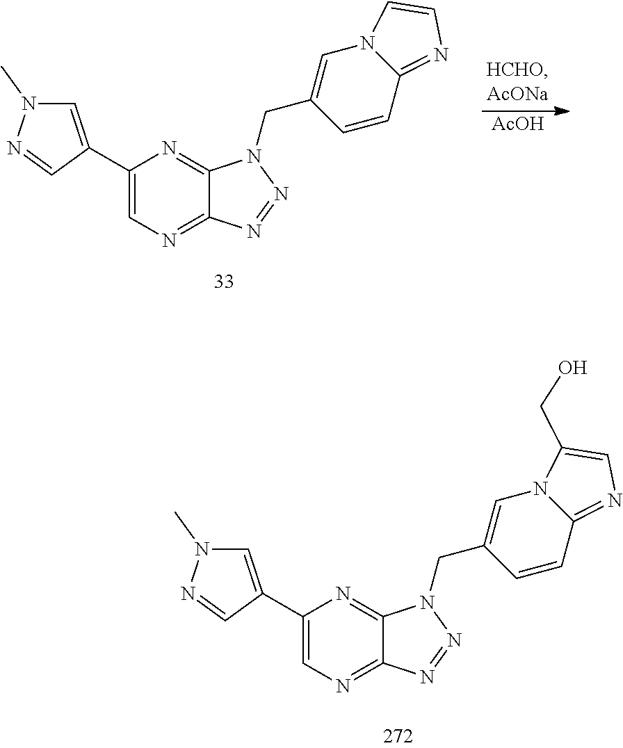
C1(C2=CN(C)N=C2)=CN=C2C(=N1)N(CC1=CN3C(=NC=C3CO)C=C1)N=N2.[AcOH].C1(C2=CN(C)N=C2)=CN=C2C(=N1)N(CC1=CN3C(=NC=C3)C=C1)N=N2
